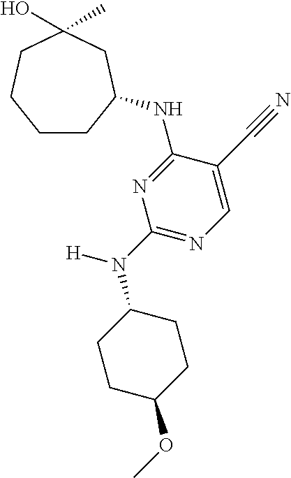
C1CC(NC2=NC(N([H])C3CCC(OC)CC3)=NC=C2C#N)CC(C)(O)CC1
